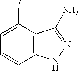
C1=C(F)C2=C(C=C1)NN=C2N
